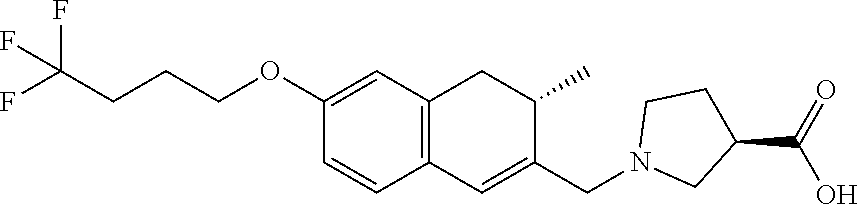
C12=C(C=C(OCCCC(F)(F)F)C=C1)CC(C)C(CN1CC(C(=O)O)CC1)=C2
